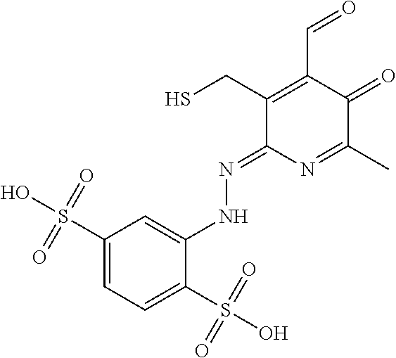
C1(S(O)(=O)=O)=CC=C(S(O)(=O)=O)C(NN=C2N=C(C)C(=O)C(C=O)=C2CS)=C1
